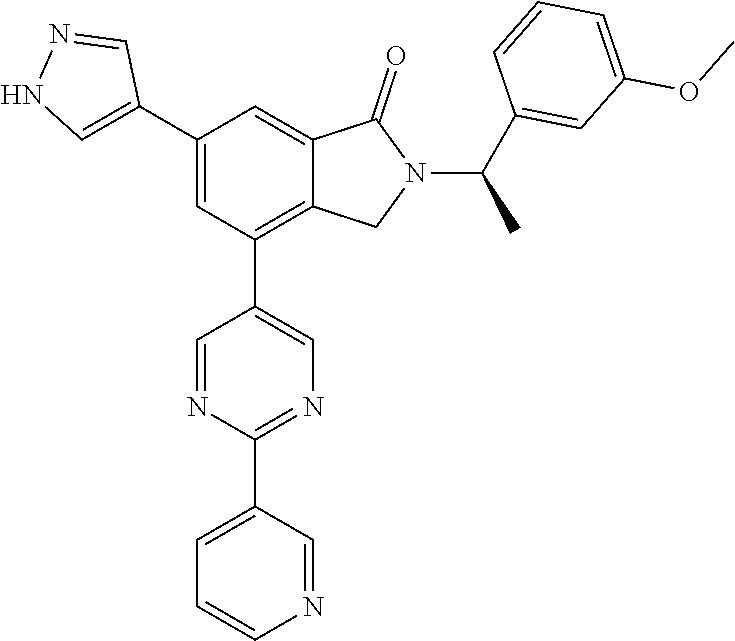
C1(C2=CNN=C2)=CC(C2=CN=C(C3=CC=CN=C3)N=C2)=C2C(=C1)C(=O)N(C(C1=CC(OC)=CC=C1)C)C2
